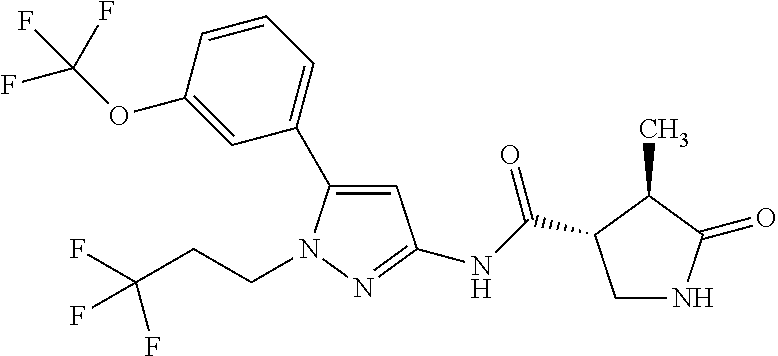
C1=C(C2=CC=CC(OC(F)(F)F)=C2)N(CCC(F)(F)F)N=C1NC(=O)C1CNC(=O)C1C
